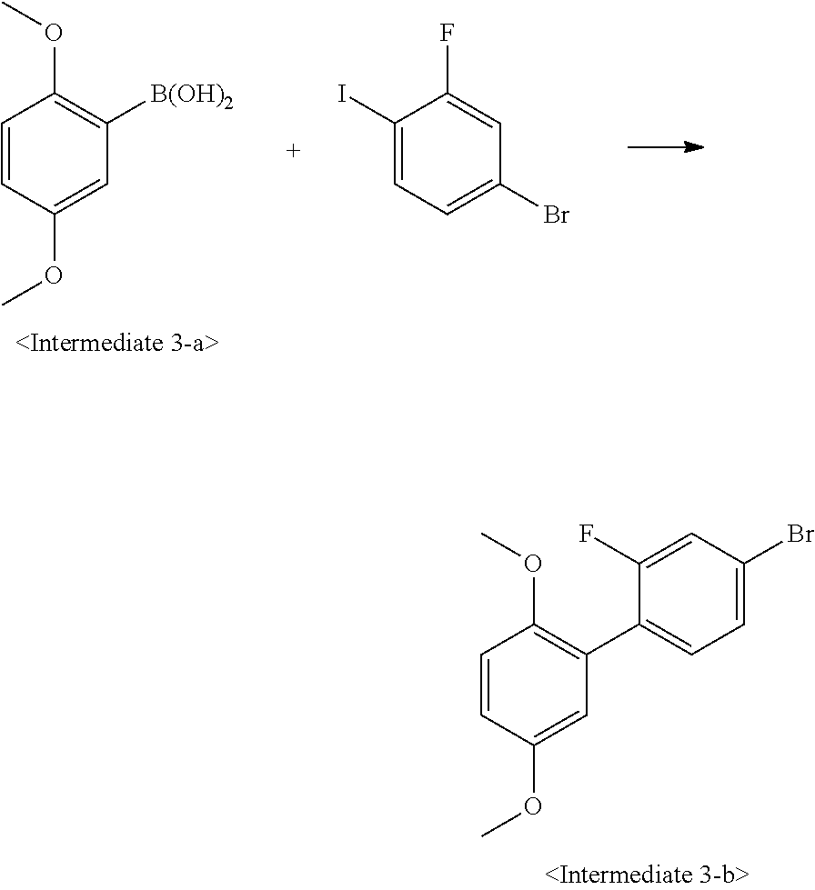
C1=CC(OC)=CC([B(OH)2])=C1OC.C1(I)=CC=C(Br)C=C1F.C1=CC(OC)=CC(C2=CC=C(Br)C=C2F)=C1OC
